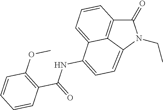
C1(=O)C2=C3C(=CC=C(NC(C4=C(OC)C=CC=C4)=O)C3=CC=C2)N1CC
